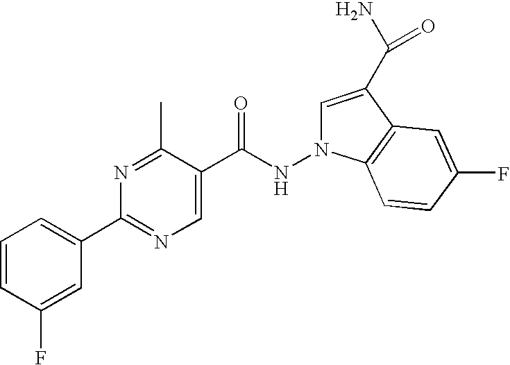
C1=C(F)C=CC=C1C1=NC=C(C(NN2C=C(C(N)=O)C3=C2C=CC(F)=C3)=O)C(C)=N1
